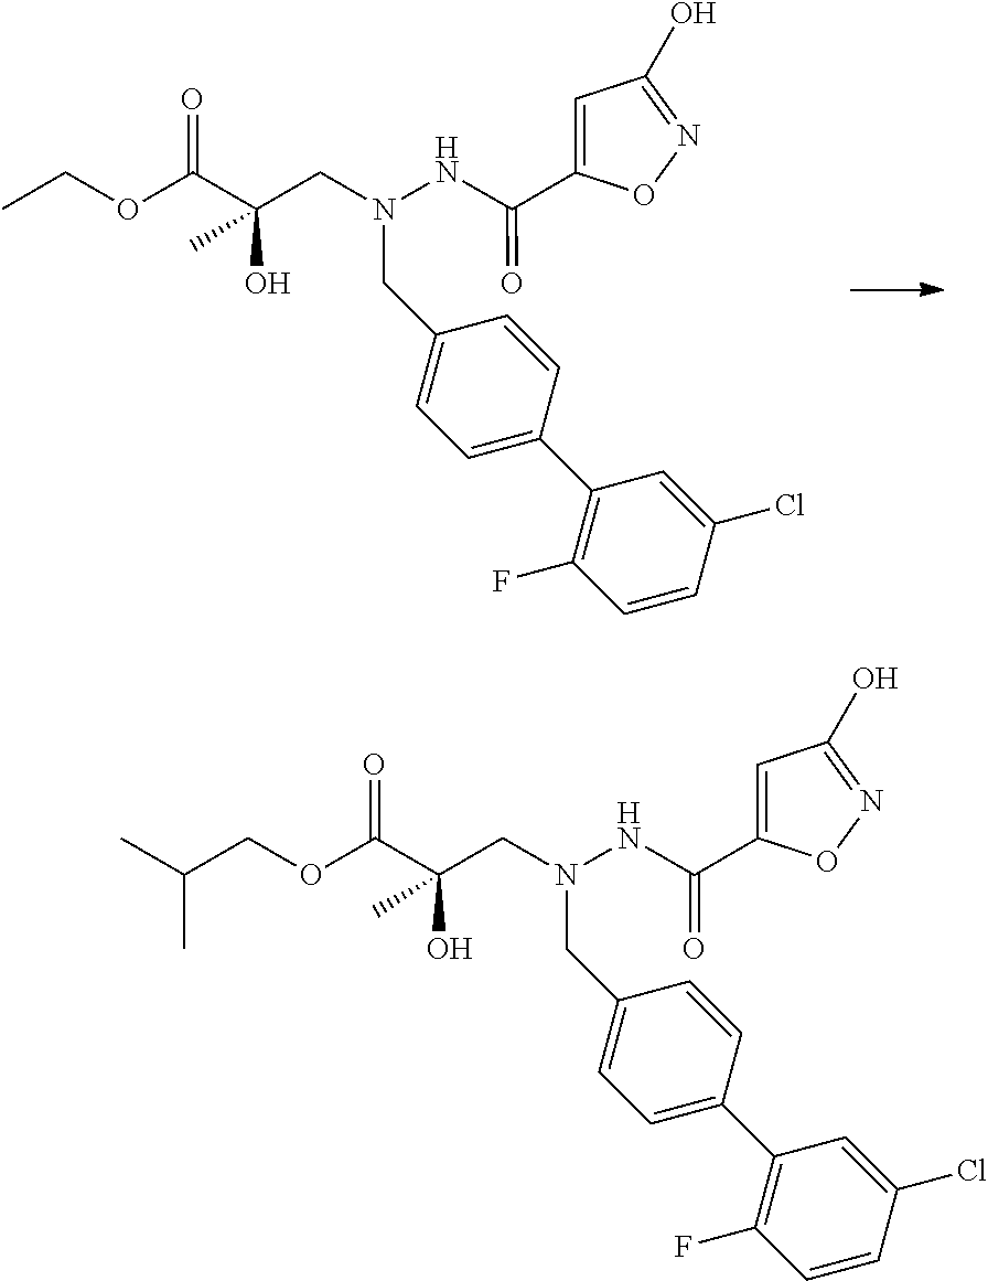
C(O)(C(OCC(C)C)=O)(C)CN(NC(C1=CC(O)=NO1)=O)CC1=CC=C(C2=C(F)C=CC(Cl)=C2)C=C1.C(O)(C(OCC)=O)(C)CN(NC(C1=CC(O)=NO1)=O)CC1=CC=C(C2=C(F)C=CC(Cl)=C2)C=C1
